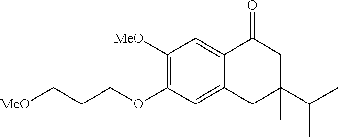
[MeO]CCCOC1=C([MeO])C=C2C(=C1)CC(C(C)C)(C)CC2=O
